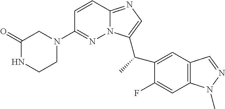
C1=CC2=NC=C(C(C)C3=CC4=C(C=C3F)N(C)N=C4)N2N=C1N1CC(=O)NCC1
